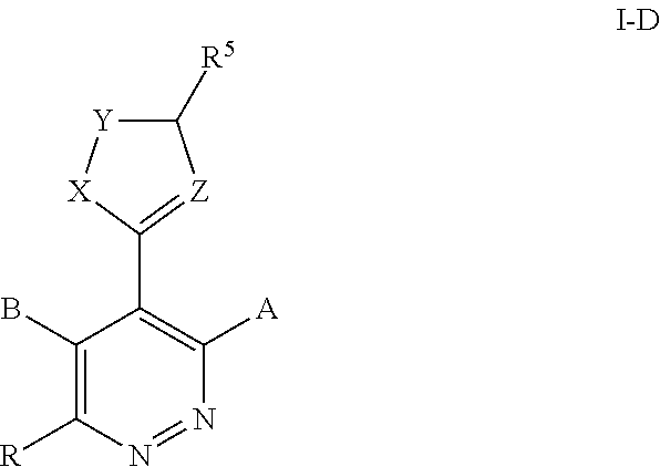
C1(B)=C([R])N=NC([A])=C1C1=[Z]C([R5])[Y][X]1
